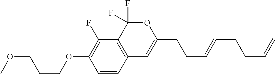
C1=CC2=C(C(F)=C1OCCCOC)C(F)(F)OC(CCC=CCCC=C)=C2
